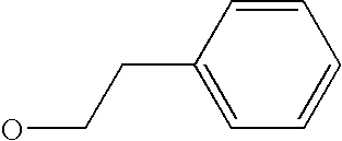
C1=CC(CCO)=CC=C1
